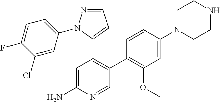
C1=C(N)N=CC(C2=C(OC)C=C(N3CCNCC3)C=C2)=C1C1=CC=NN1C1=CC=C(F)C(Cl)=C1
